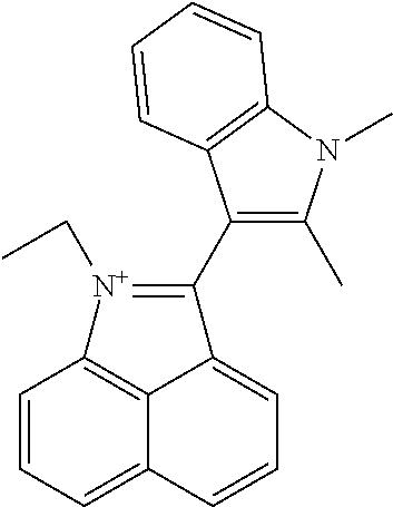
C1=CC=C2C3=C1[N+](CC)=C(C1=C(C)N(C)C4=C1C=CC=C4)C3=CC=C2
